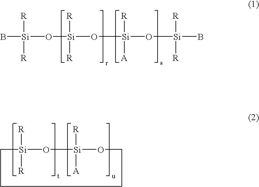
B[Si]([R])([R])O[Si]([R])([R])O[Si]([R])([A])O[Si]([R])([R])B.C1[Si]([R])([R])O[Si]([R])([A])OCCC1
